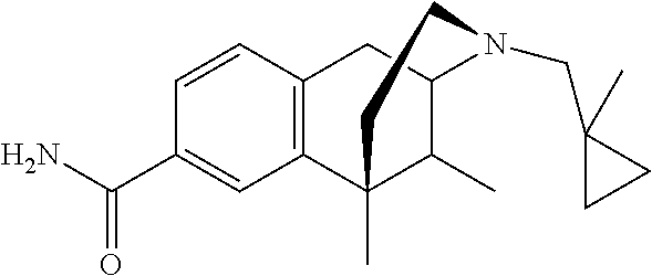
N1(CC2(C)CC2)C2CC3=C(C(C)(C2C)CC1)C=C(C(=O)N)C=C3
